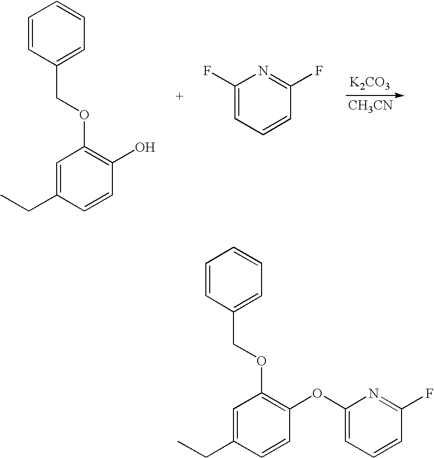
C1=C(CC)C=CC(O)=C1OCC1=CC=CC=C1.C1(F)=CC=CC(F)=N1.[K2CO3].[CH3CN].C1=C(CC)C=CC(OC2=CC=CC(F)=N2)=C1OCC1=CC=CC=C1
